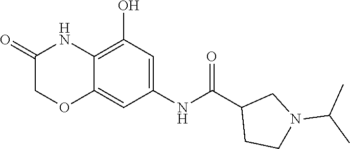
C12=C(O)C=C(NC(C3CCN(C(C)C)C3)=O)C=C1OCC(=O)N2
